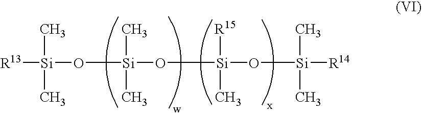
[R13][Si](O[Si](O[Si](O[Si]([R14])(C)C)([R15])C)(C)C)(C)C
